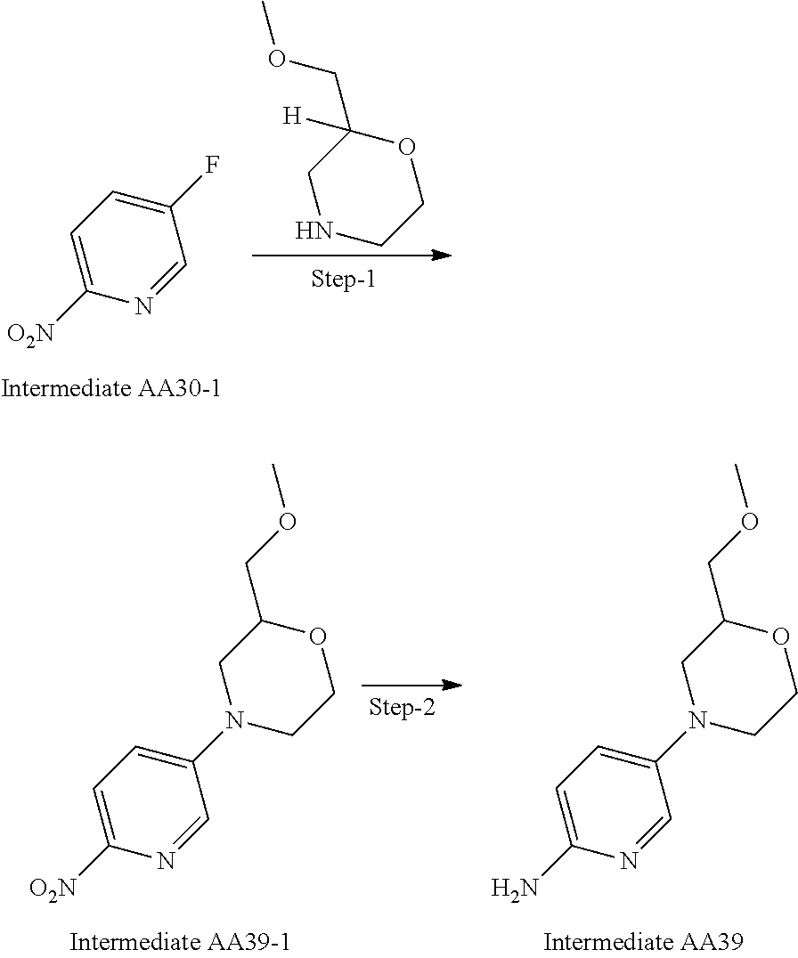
C1=C([O2N])N=CC(F)=C1.C1NCCOC1(COC)[H].C1=C([O2N])N=CC(N2CC(COC)OCC2)=C1.C1=C(N)N=CC(N2CC(COC)OCC2)=C1
